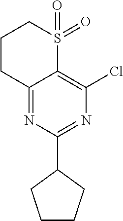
N1=C(C2CCCC2)N=C2C(=C1Cl)S(=O)(=O)CCC2
